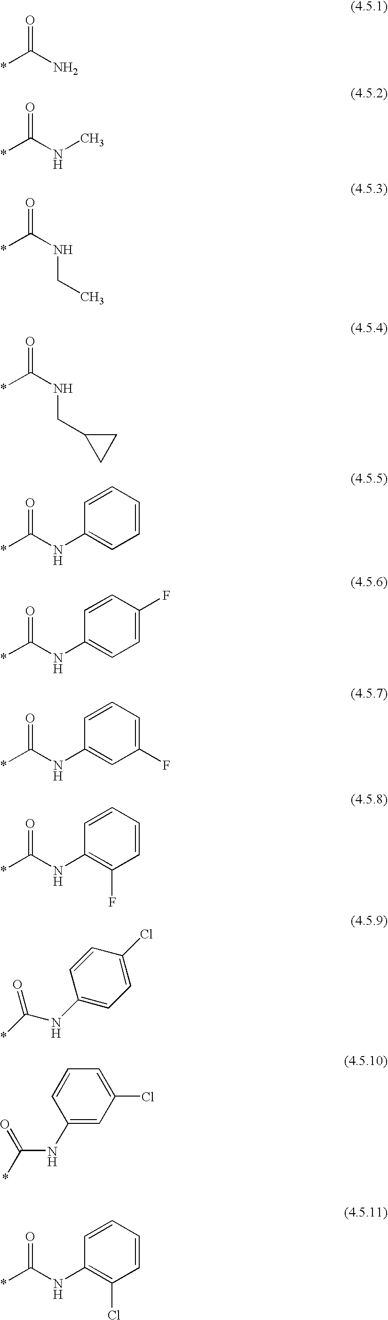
*C(N)=O.*C(NC)=O.*C(NCC)=O.*C(NCC1CC1)=O.*C(NC1=CC=CC=C1)=O.*C(NC1=CC=C(F)C=C1)=O.*C(NC1=CC(F)=CC=C1)=O.*C(NC1=C(F)C=CC=C1)=O.C1(NC(*)=O)=CC=C(Cl)C=C1.C1(NC(*)=O)=CC(Cl)=CC=C1.C1=CC=CC(NC(*)=O)=C1Cl
